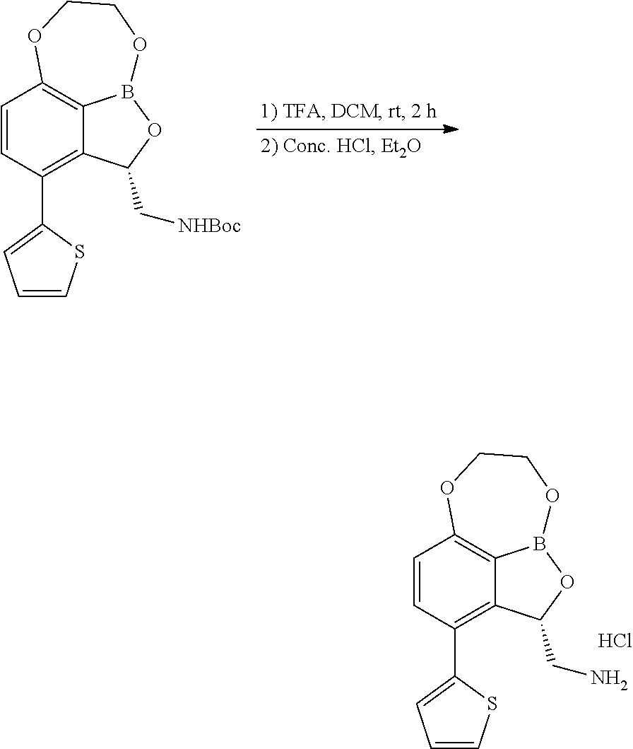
C1=CC(C2=CC=CS2)=C2C3=C1OCCOB3OC2CN.Cl.C1=CC(C2=CC=CS2)=C2C3=C1OCCOB3OC2C[NHBoc]
